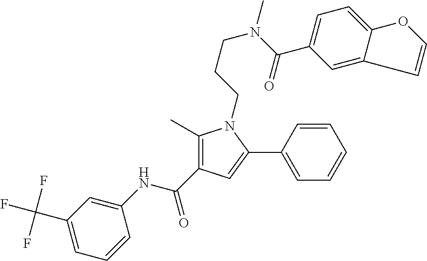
C1(NC(C2=C(C)N(CCCN(C(=O)C3=CC=C4C(=C3)C=CO4)C)C(C3=CC=CC=C3)=C2)=O)=CC(C(F)(F)F)=CC=C1
